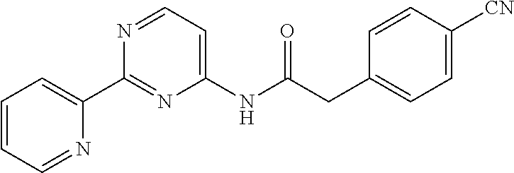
C1=CC=NC(C2=NC(NC(CC3=CC=C([CN])C=C3)=O)=CC=N2)=C1
